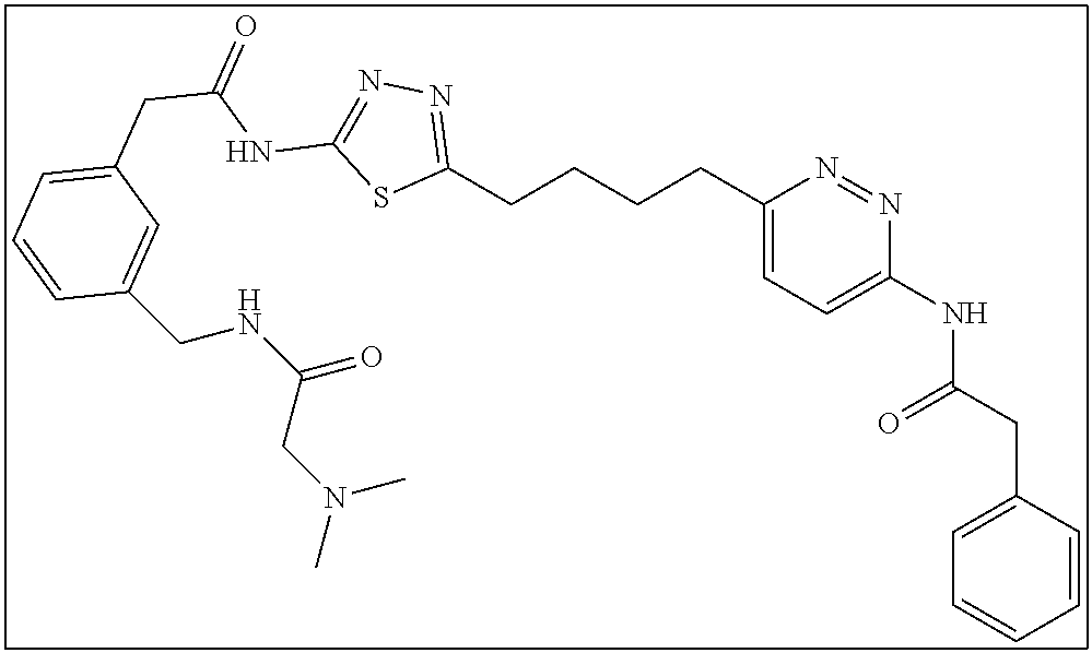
C1(CCCCC2=CC=C(NC(CC3=CC=CC=C3)=O)N=N2)=NN=C(NC(=O)CC2=CC=CC(CNC(=O)CN(C)C)=C2)S1
